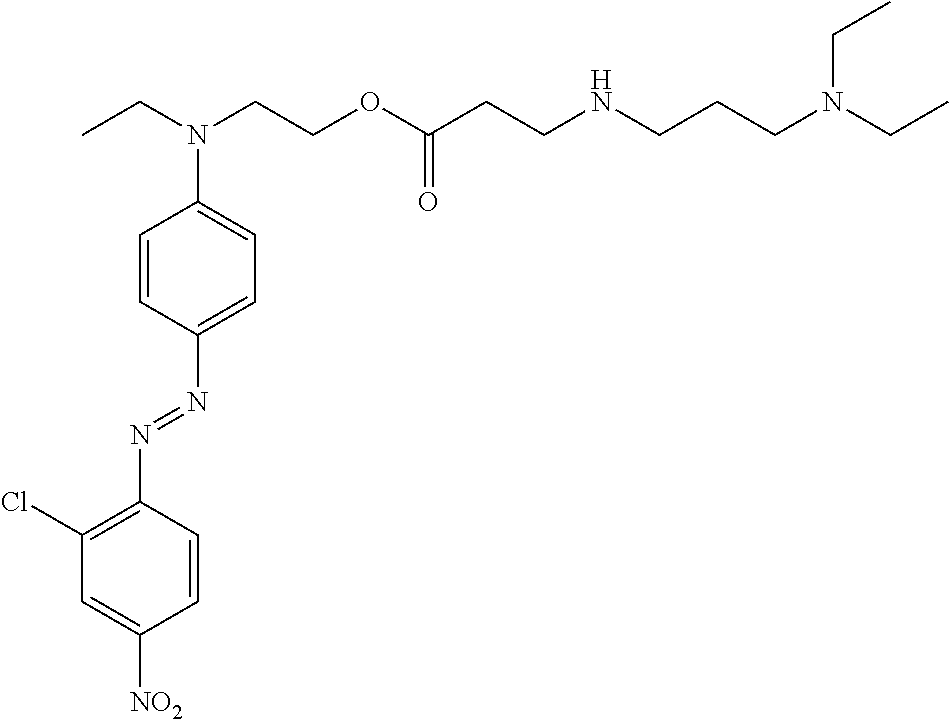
C1(Cl)=C(N=NC2=CC=C(N(CC)CCOC(CCNCCCN(CC)CC)=O)C=C2)C=CC([NO2])=C1
